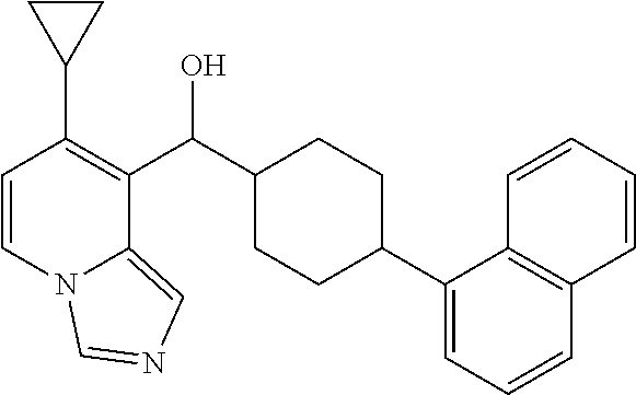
C1=CN2C(=CN=C2)C(C(C2CCC(C3=CC=CC4=C3C=CC=C4)CC2)O)=C1C1CC1
